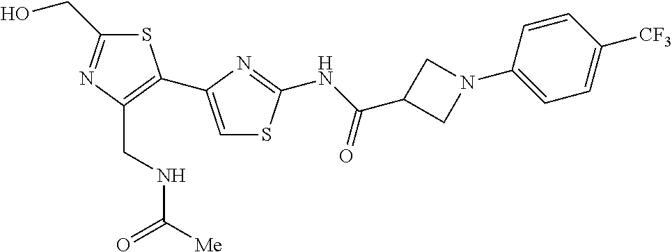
S1C(CO)=NC(CNC([Me])=O)=C1C1=CSC(NC(C2CN(C3=CC=C([CF3])C=C3)C2)=O)=N1
